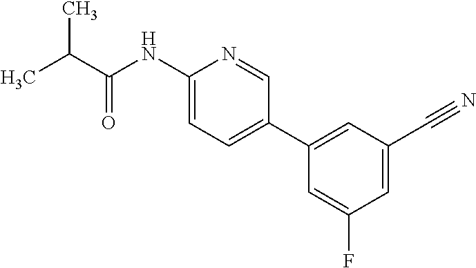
CC(C)C(=O)NC1=CC=C(C2=CC(C#N)=CC(F)=C2)C=N1
